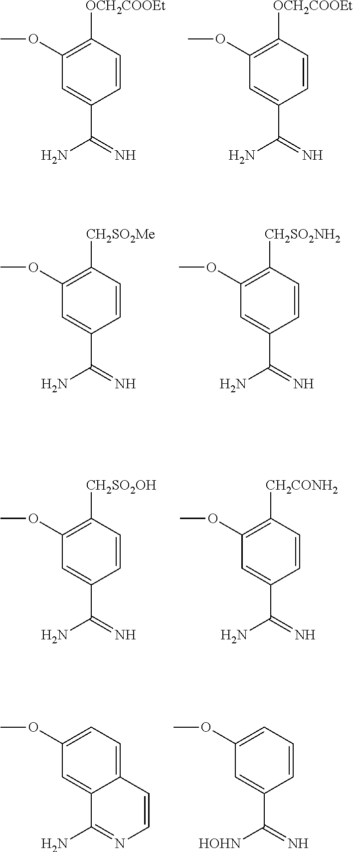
C1([OCH2COOEt])=C(OC)C=C(C(N)=N)C=C1.C1([OCH2COOEt])=C(OC)C=C(C(N)=N)C=C1.C1([CH2SO2Me])=C(OC)C=C(C(N)=N)C=C1.C1([CH2SO2NH2])=C(OC)C=C(C(N)=N)C=C1.C1([CH2SO2OH])=C(OC)C=C(C(N)=N)C=C1.C1([CH2CONH2])=C(OC)C=C(C(N)=N)C=C1.C1=C(OC)C=C2C(=C1)C=CN=C2N.C1=C(OC)C=C(C(=N)[HOHN])C=C1
